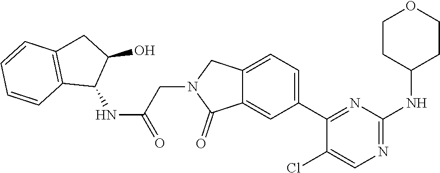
C12=CC=C(C3=NC(NC4CCOCC4)=NC=C3Cl)C=C1C(=O)N(CC(NC1C3=C(C=CC=C3)CC1O)=O)C2
